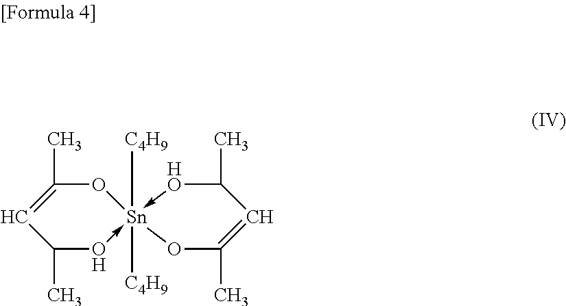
O1C(C)=CC(C)O->[Sn]12([C4H9])([C4H9])-[HO]C(C)C=C(C)O2
